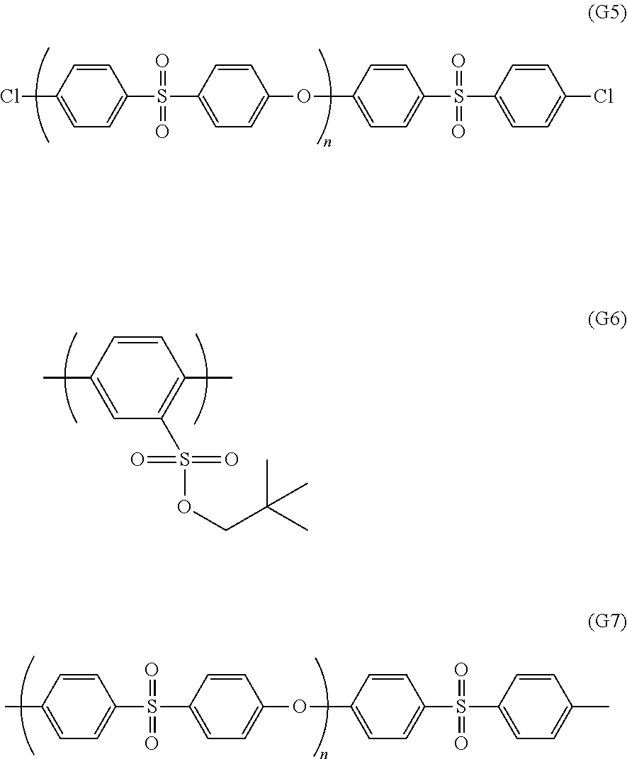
C1=CC(Cl)=CC=C1S(C1=CC=C(OC2=CC=C(S(C3=CC=C(Cl)C=C3)(=O)=O)C=C2)C=C1)(=O)=O.C1=CC(C)=CC=C1S(C1=CC=C(OC2=CC=C(S(C3=CC=C(C)C=C3)(=O)=O)C=C2)C=C1)(=O)=O.C1=CC(C)=CC(S(=O)(=O)OCC(C)(C)C)=C1C
